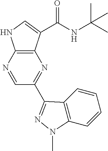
C1=NC2=C(N=C1C1=NN(C)C3=C1C=CC=C3)C(C(NC(C)(C)C)=O)=CN2
